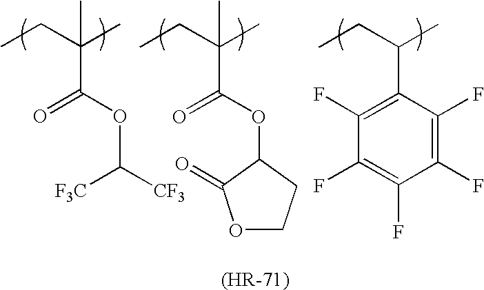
CCC(C)(C(OC([CF3])[CF3])=O)C.CCC(C)(C)C(OC1C(=O)OCC1)=O.CCC(C)C1=C(F)C(F)=C(F)C(F)=C1F
